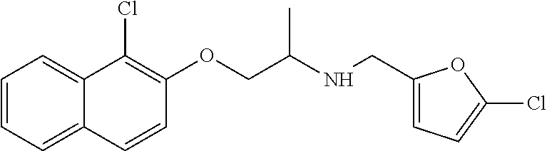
C1=CC=C2C(=C1)C(Cl)=C(OCC(NCC1=CC=C(Cl)O1)C)C=C2
